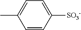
C1=CC([SO3-])=CC=C1C
